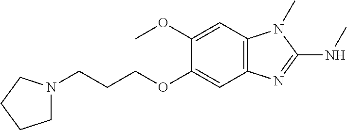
C1(OC)=CC2=C(C=C1OCCCN1CCCC1)N=C(NC)N2C
